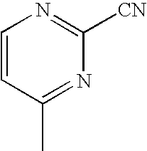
C1=CC(C)=NC([CN])=N1
